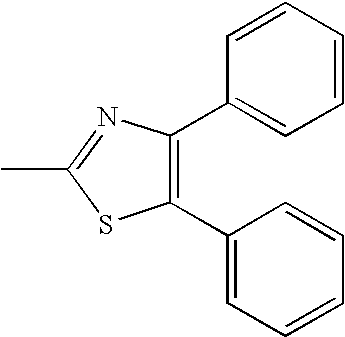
C1(C2=CC=CC=C2)=C(C2=CC=CC=C2)SC(C)=N1
